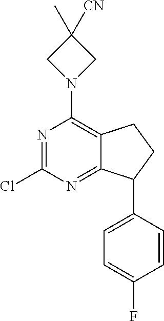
C1(Cl)=NC(N2CC(C)([CN])C2)=C2C(=N1)C(C1=CC=C(F)C=C1)CC2
